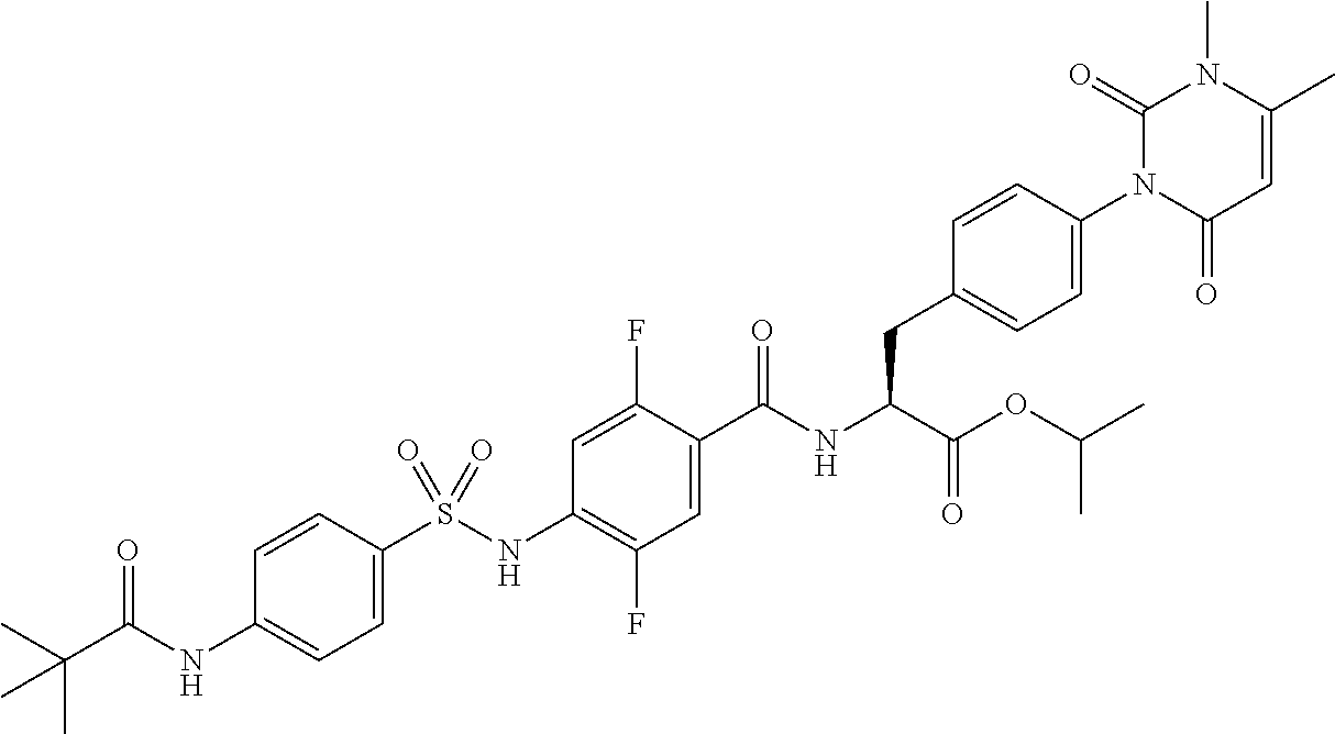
C1=C(S(NC2=C(F)C=C(C(NC(C(=O)OC(C)C)CC3=CC=C(N4C(=O)C=C(C)N(C)C4=O)C=C3)=O)C(F)=C2)(=O)=O)C=CC(NC(C(C)(C)C)=O)=C1
